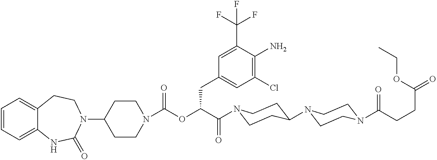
C1=CC=C2C(=C1)CCN(C1CCN(C(OC(C(=O)N3CCC(N4CCN(C(=O)CCC(=O)OCC)CC4)CC3)CC3=CC(Cl)=C(N)C(C(F)(F)F)=C3)=O)CC1)C(=O)N2
